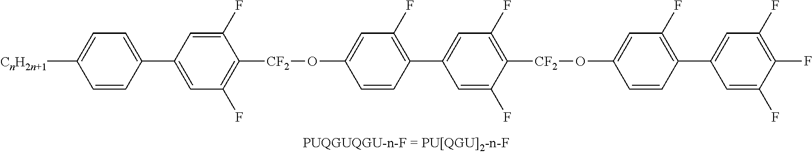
[CnH2n+1]C1=CC=C(C2=CC(F)=C([CF2]OC3=CC(F)=C(C4=CC(F)=C([CF2]OC5=CC(F)=C(C6=CC(F)=C(F)C(F)=C6)C=C5)C(F)=C4)C=C3)C(F)=C2)C=C1
